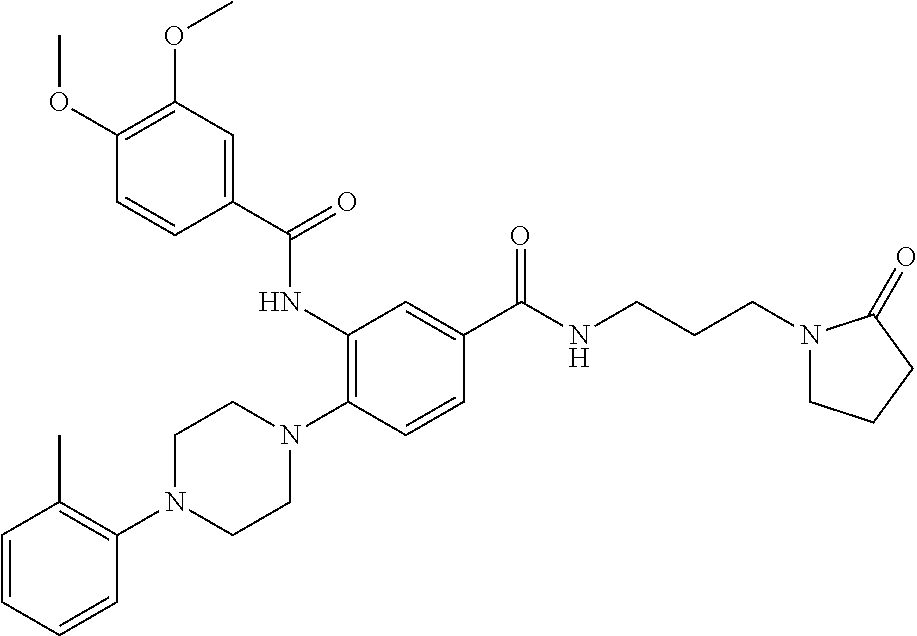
C1=CC=CC(N2CCN(C3=C(NC(C4=CC(OC)=C(OC)C=C4)=O)C=C(C(NCCCN4CCCC4=O)=O)C=C3)CC2)=C1C
